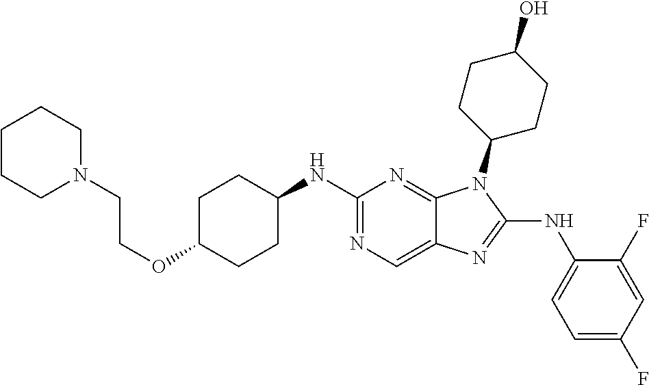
N1=C(NC2CCC(OCCN3CCCCC3)CC2)N=C2C(=C1)N=C(NC1=CC=C(F)C=C1F)N2C1CCC(O)CC1
